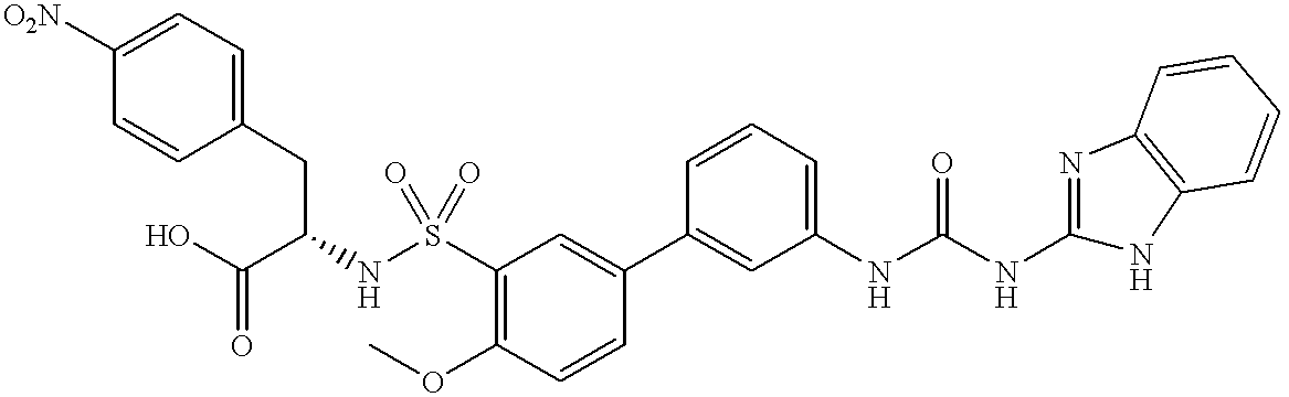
C1=C([O2N])C=CC(CC(NS(C2=C(OC)C=CC(C3=CC(NC(NC4=NC5=C(N4)C=CC=C5)=O)=CC=C3)=C2)(=O)=O)C(O)=O)=C1
